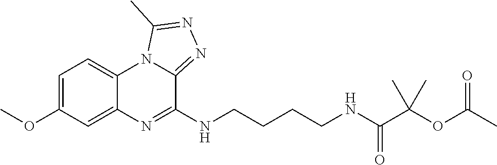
C1=C(OC)C=C2C(=C1)N1C(=NN=C1C)C(NCCCCNC(C(C)(C)OC(C)=O)=O)=N2
